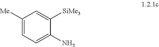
C1([Me])=CC=C(N)C([SiMe3])=C1
